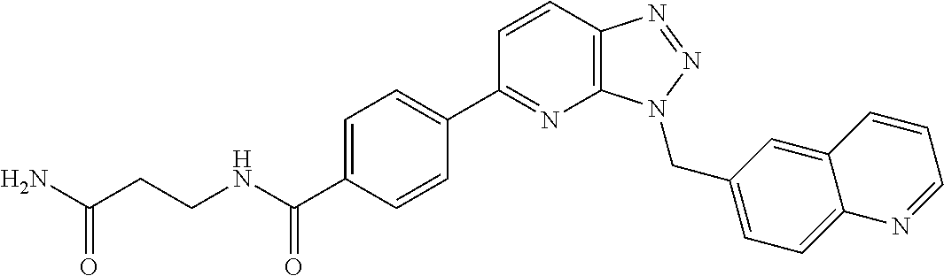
C1=C(C(NCCC(N)=O)=O)C=CC(C2=NC3=C(C=C2)N=NN3CC2=CC=C3C(=C2)C=CC=N3)=C1
